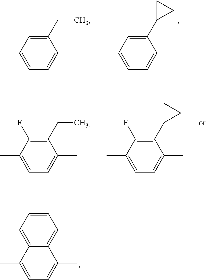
C1(CC)=CC(C)=CC=C1C.C1(C2CC2)=CC(C)=CC=C1C.C1(CC)=C(F)C(C)=CC=C1C.C1(C2CC2)=C(F)C(C)=CC=C1C.C12=CC=CC=C1C(C)=CC=C2C
